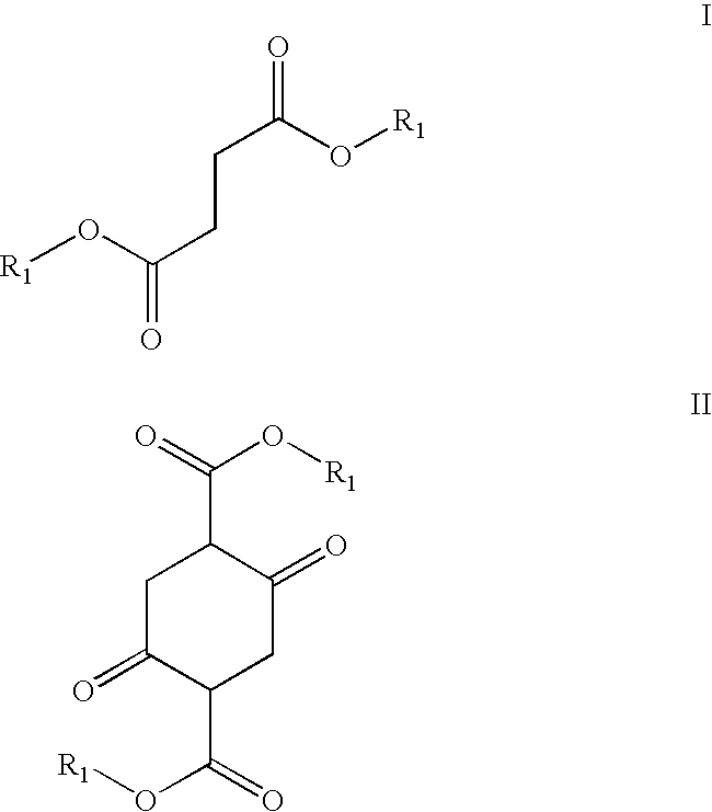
O=C(O[R1])CCC(=O)O[R1].C1C(=O)C(C(=O)O[R1])CC(=O)C1C(=O)O[R1]
